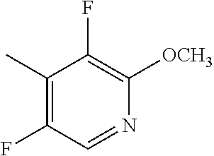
C1(C)=C(F)C=NC([OCH3])=C1F
